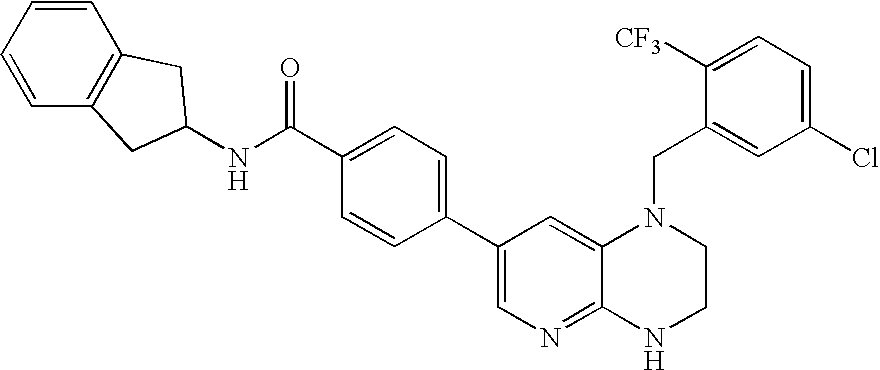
C1=C(C(NC2CC3=C(C=CC=C3)C2)=O)C=CC(C2=CN=C3C(=C2)N(CC2=CC(Cl)=CC=C2[CF3])CCN3)=C1
